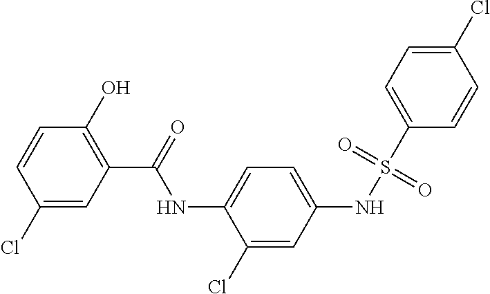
C1(Cl)=CC(C(NC2=CC=C(NS(C3=CC=C(Cl)C=C3)(=O)=O)C=C2Cl)=O)=C(O)C=C1
